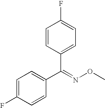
FC1=CC=C(C(C2=CC=C(F)C=C2)=NOC)C=C1
